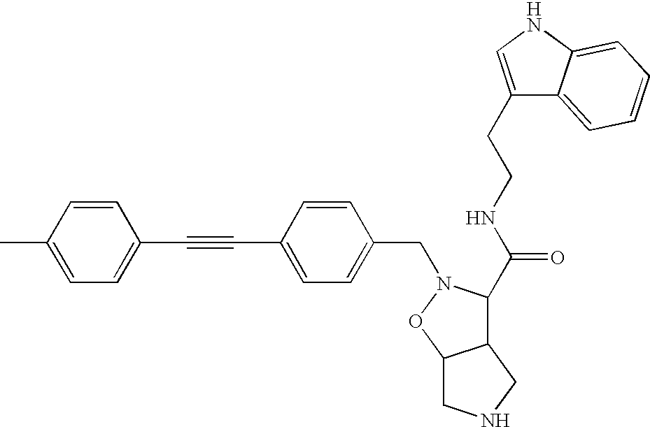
CC1=CC=C(C#CC2=CC=C(CN3C(C(NCCC4=CNC5=CC=CC=C45)=O)C4C(O3)CNC4)C=C2)C=C1
